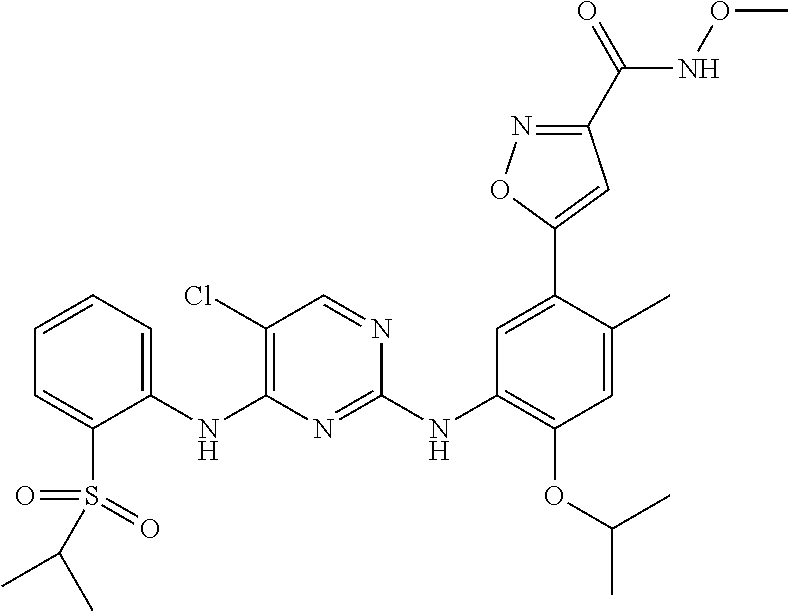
C1(NC2=C(Cl)C=NC(NC3=C(OC(C)C)C=C(C)C(C4=CC(C(NOC)=O)=NO4)=C3)=N2)=CC=CC=C1S(=O)(=O)C(C)C
